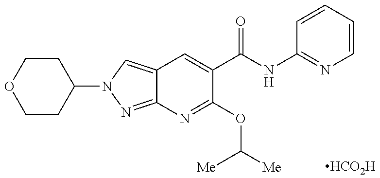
C12=CN(C3CCOCC3)N=C1N=C(OC([Me])[Me])C(C(NC1=NC=CC=C1)=O)=C2.[HCO2H]
